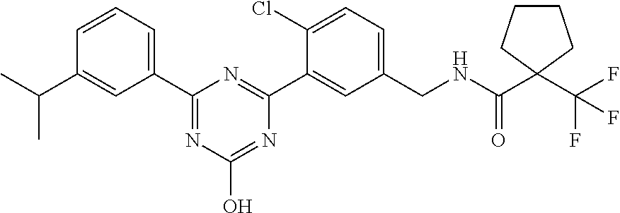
C1(C2=NC(O)=NC(C3=CC(CNC(C4(C(F)(F)F)CCCC4)=O)=CC=C3Cl)=N2)=CC=CC(C(C)C)=C1
